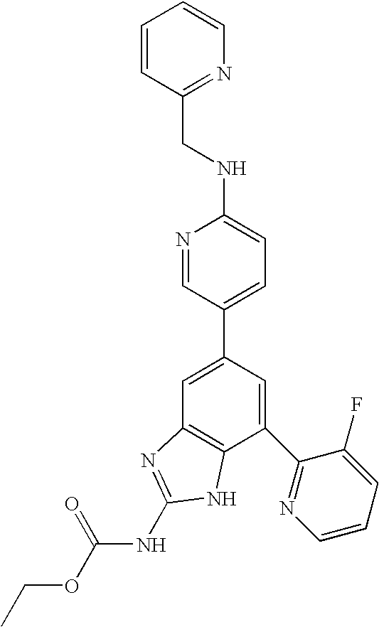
N1=CC(C2=CC3=C(C(C4=NC=CC=C4F)=C2)NC(NC(OCC)=O)=N3)=CC=C1NCC1=NC=CC=C1
